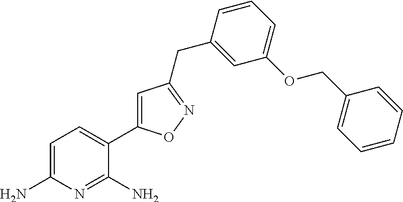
C1=C(N)N=C(N)C(C2=CC(CC3=CC(OCC4=CC=CC=C4)=CC=C3)=NO2)=C1
